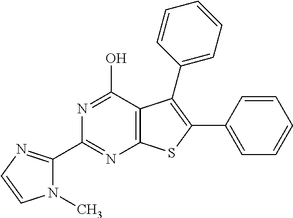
N1=C(C2=NC=CN2C)N=C(O)C2=C1SC(C1=CC=CC=C1)=C2C1=CC=CC=C1
